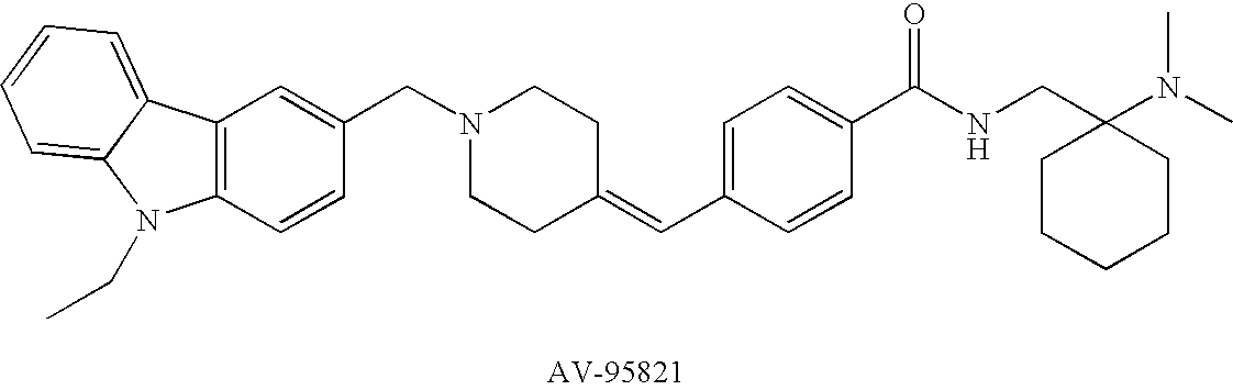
C(N1CCC(=CC2=CC=C(C(=O)NCC3(N(C)C)CCCCC3)C=C2)CC1)C1=CC2=C(C=C1)N(CC)C1=CC=CC=C21
